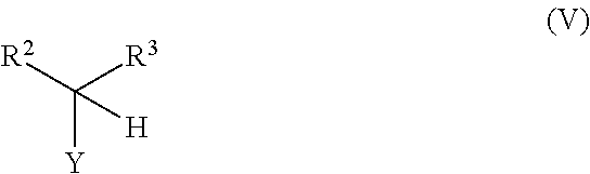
C([Y])([H])([R2])[R3]
